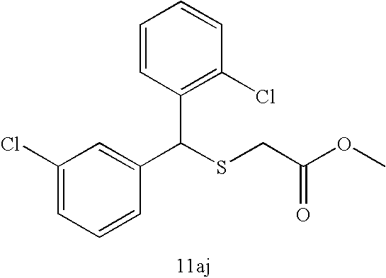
C1=CC(C(SCC(=O)OC)C2=C(Cl)C=CC=C2)=CC(Cl)=C1
